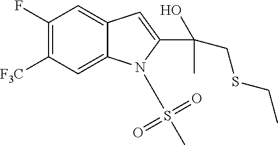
C1(F)=C([F3C])C=C2C(=C1)C=C(C(O)(C)CSCC)N2S(C)(=O)=O
